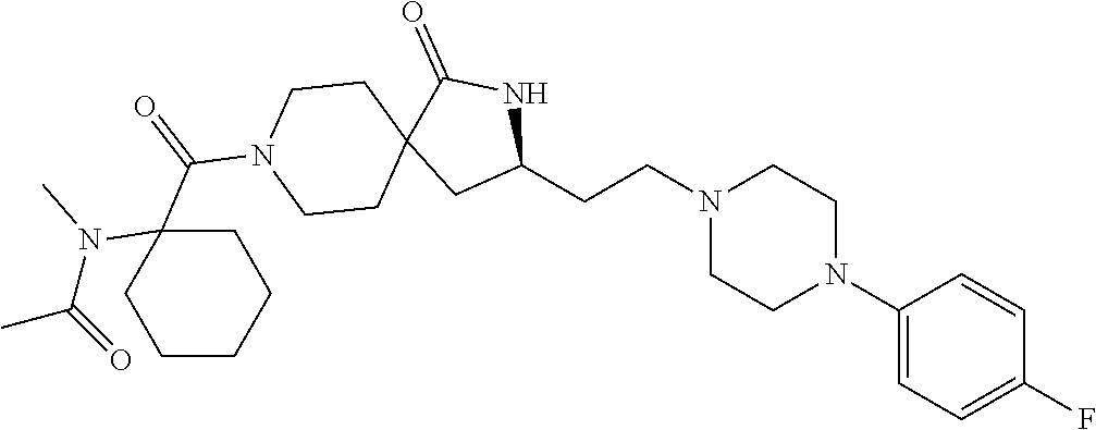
C1(N2CCN(CCC3NC(=O)C4(C3)CCN(C(=O)C3(N(C(C)=O)C)CCCCC3)CC4)CC2)=CC=C(F)C=C1
